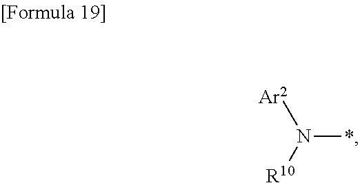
*N([R10])[Ar2]
